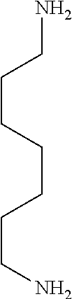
NCCCCCCCN
